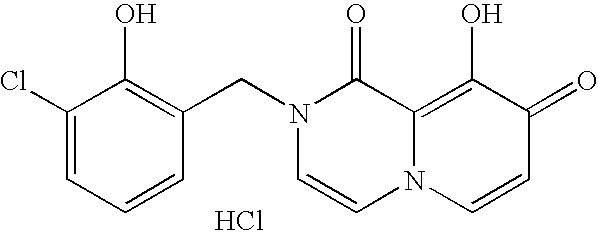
C1(O)=C(CN2C=CN3C(=C(O)C(=O)C=C3)C2=O)C=CC=C1Cl.Cl
